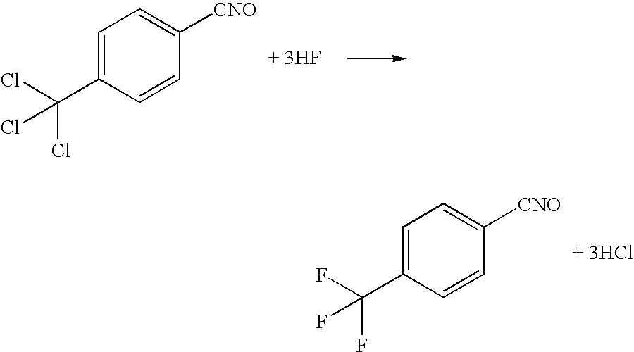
C1=C(C(Cl)(Cl)Cl)C=CC([CNO])=C1.C1=C(C(F)(F)F)C=CC([CNO])=C1
